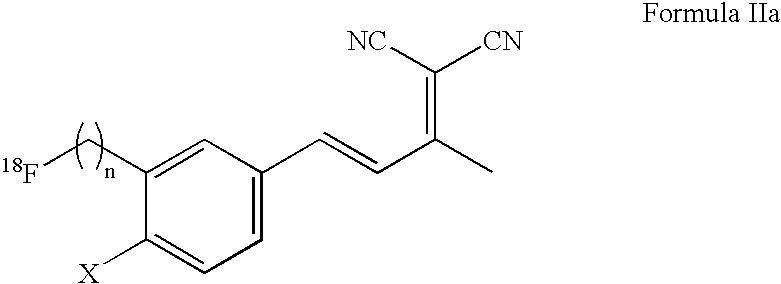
C1(C[18F])=CC(C=CC(C)=C([CN])[NC])=CC=C1[X]
